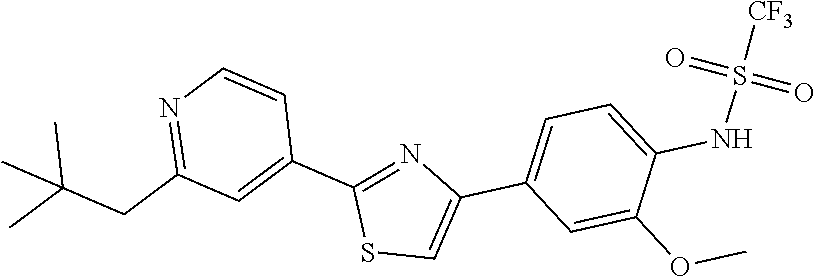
S1C=C(C2=CC=C(NS(=O)(=O)[CF3])C(OC)=C2)N=C1C1=CC(CC(C)(C)C)=NC=C1
